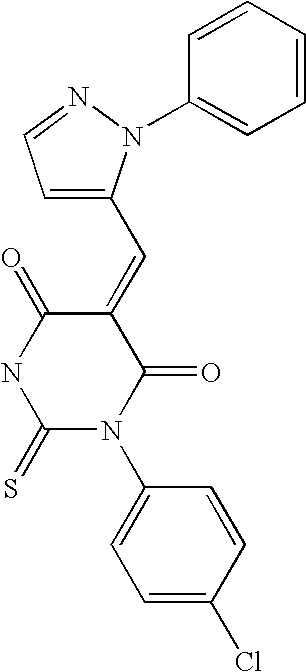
O=C1C(=CC2=CC=NN2C2=CC=CC=C2)C(=O)N(C2=CC=C(Cl)C=C2)C(=S)N1
